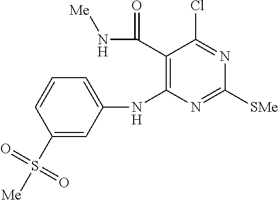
C1(NC2=C(C(N[Me])=O)C(Cl)=NC([SMe])=N2)=CC=CC(S([Me])(=O)=O)=C1
